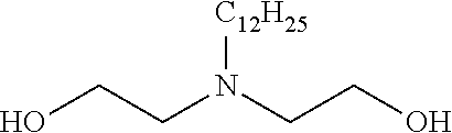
OCCN(CCO)[C12H25]
